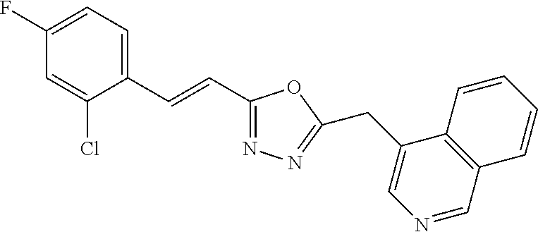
C1(F)=CC=C(C=CC2=NN=C(CC3=CN=CC4=C3C=CC=C4)O2)C(Cl)=C1
